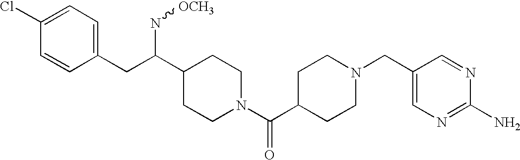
C1(Cl)=CC=C(CC(C2CCN(C(C3CCN(CC4=CN=C(N)N=C4)CC3)=O)CC2)N[OCH3])C=C1
